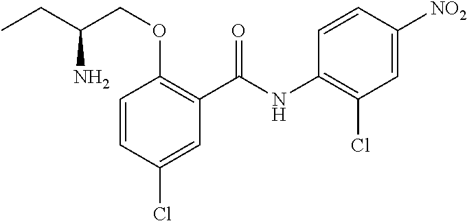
C1=CC(Cl)=CC(C(NC2=C(Cl)C=C([NO2])C=C2)=O)=C1OCC(CC)N
